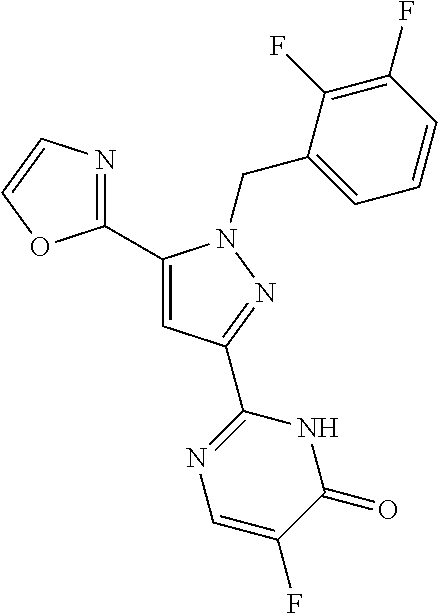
C1(C2=CC(C3=NC=C(F)C(=O)N3)=NN2CC2=CC=CC(F)=C2F)=NC=CO1
